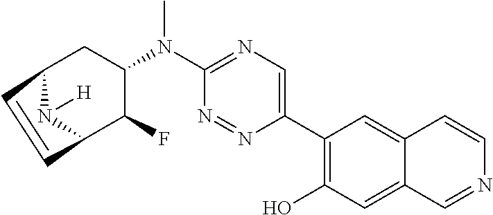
C12N([H])C(C(F)C(N(C3=NC=C(C4=C(O)C=C5C(=C4)C=CN=C5)N=N3)C)C1)C=C2
